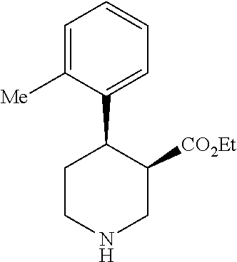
C1=C([Me])C(C2CCNCC2[CO2Et])=CC=C1
